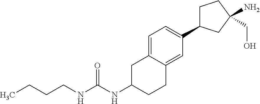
C(NC1CCC2=CC(C3CCC(N)(CO)C3)=CC=C2C1)(NCCCC)=O
